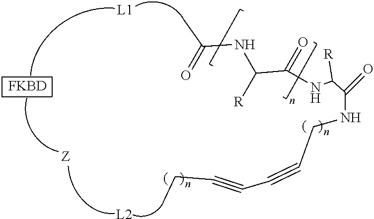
[L1].[L2].[FKBD].N(C(C(=O)NC(C(NCC#CC#CCC)=O)[R])[R])C(=O)C
